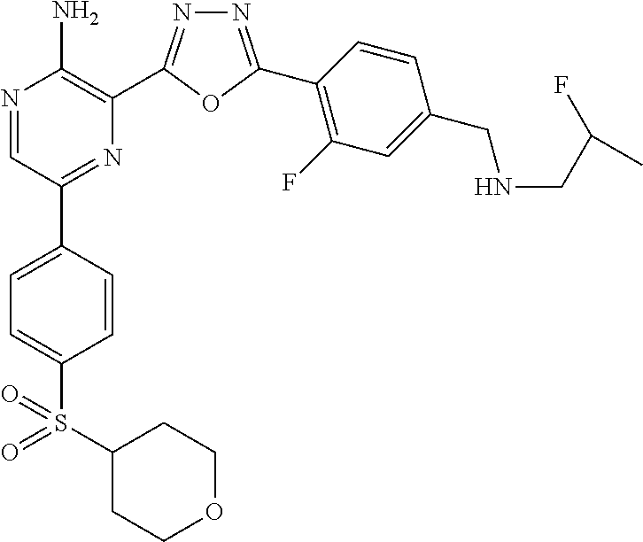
N1=C(C2=C(F)C=C(CNCC(F)C)C=C2)OC(C2=C(N)N=CC(C3=CC=C(S(=O)(=O)C4CCOCC4)C=C3)=N2)=N1
